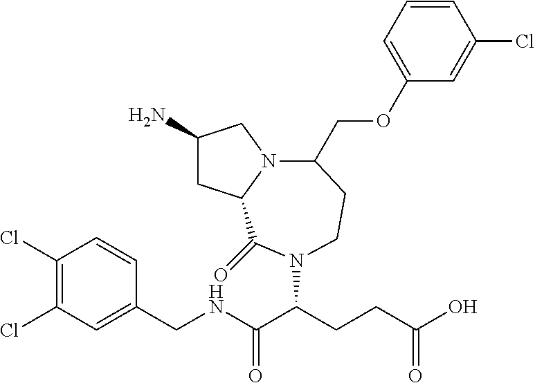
C1(N)CC2N(C1)C(COC1=CC=CC(Cl)=C1)CCN(C(CCC(O)=O)C(NCC1=CC(Cl)=C(Cl)C=C1)=O)C2=O
